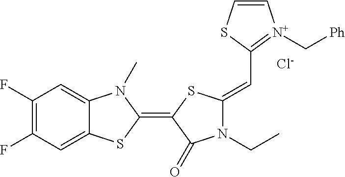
[Cl-].C1(F)=C(F)C=C2C(=C1)N(C)C(=C1C(=O)N(CC)C(=CC3=[N+](C[Ph])C=CS3)S1)S2
